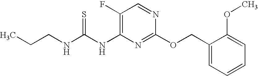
C1(F)=C(NC(NCCC)=S)N=C(OCC2=CC=CC=C2OC)N=C1
